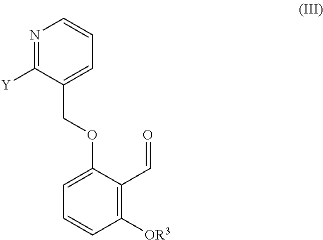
N1=C([Y])C(COC2=CC=CC([OR3])=C2C=O)=CC=C1
